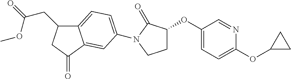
C12=CC=C(N3C(=O)C(OC4=CC=C(OC5CC5)N=C4)CC3)C=C1C(=O)CC2CC(OC)=O
